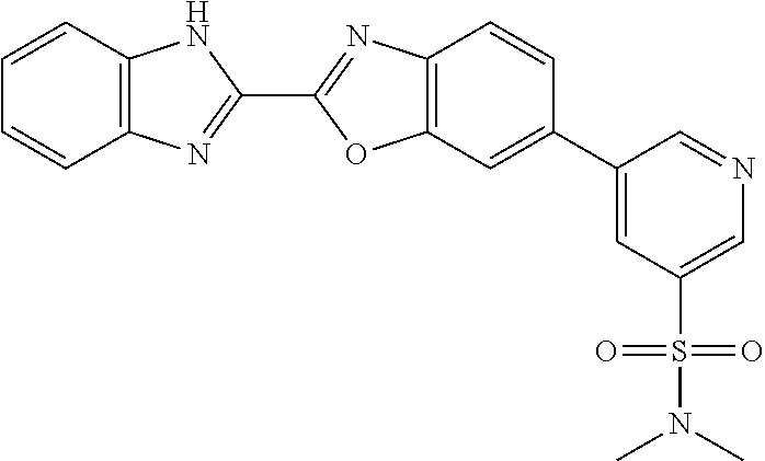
C1=CC2=C(C=C1)N=C(C1=NC3=C(O1)C=C(C1=CC(S(N(C)C)(=O)=O)=CN=C1)C=C3)N2
